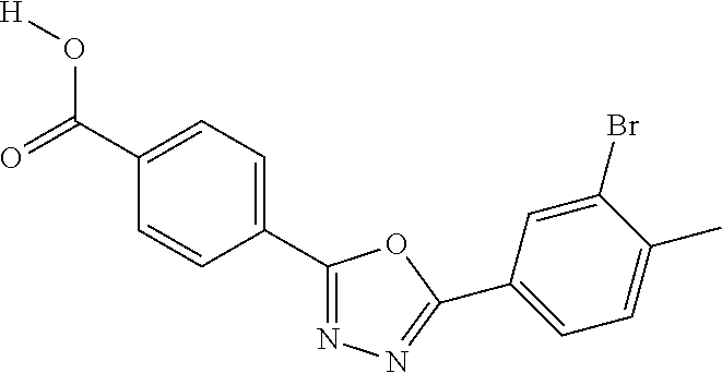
C1(C(=O)O[H])=CC=C(C2=NN=C(C3=CC=C(C)C(Br)=C3)O2)C=C1
